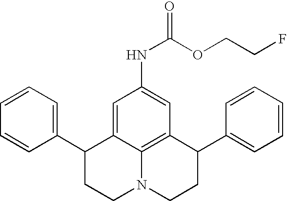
C1=CC=C(C2CCN3C4=C(C(C5=CC=CC=C5)CC3)C=C(NC(=O)OCCF)C=C24)C=C1
